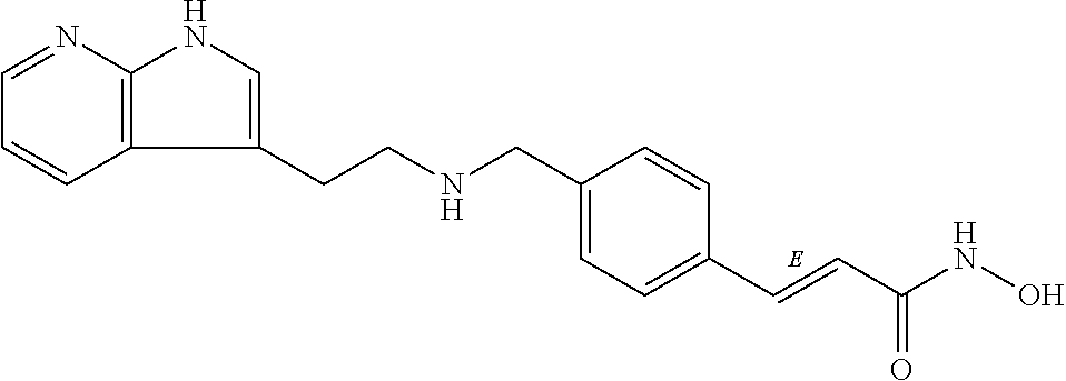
C1=NC2=C(C=C1)C(CCNCC1=CC=C(C=CC(NO)=O)C=C1)=CN2
